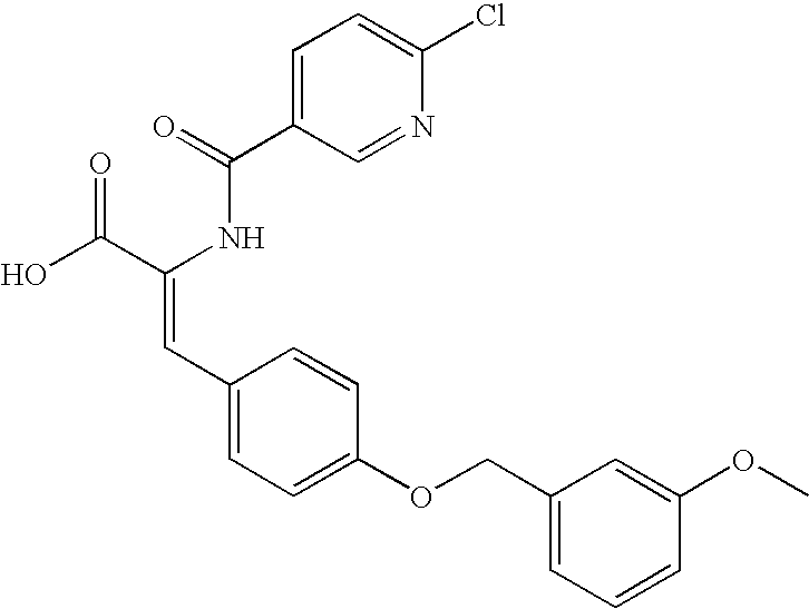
C(=O)(NC(C(O)=O)=CC1=CC=C(OCC2=CC=CC(OC)=C2)C=C1)C1=CC=C(Cl)N=C1
